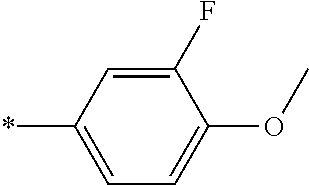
C1(F)=CC(*)=CC=C1OC
